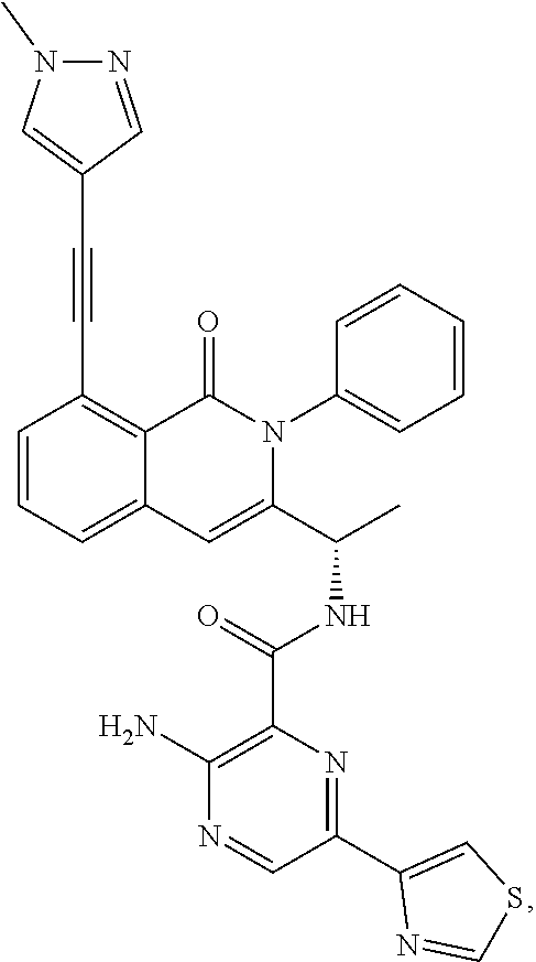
C1=CC=C2C(=C1C#CC1=CN(C)N=C1)C(=O)N(C1=CC=CC=C1)C(C(C)NC(=O)C1=C(N)N=CC(C3=CSC=N3)=N1)=C2
